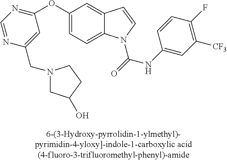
C1(OC2=NC=NC(CN3CC(O)CC3)=C2)=CC=C2C(=C1)C=CN2C(=O)NC1=CC([CF3])=C(F)C=C1
